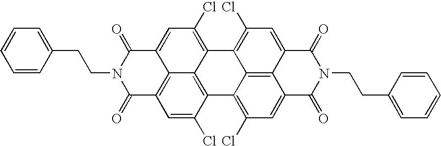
C(N1C(=O)C2=C3C(=CC(Cl)=C4C3=C(C(Cl)=C2)C2=C(Cl)C=C3C5=C2C4=C(Cl)C=C5C(=O)N(CCC2=CC=CC=C2)C3=O)C1=O)CC1=CC=CC=C1
